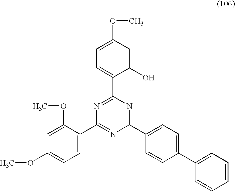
O(C1=CC=C(C2=NC(C3=CC=C(C4=CC=CC=C4)C=C3)=NC(C3=CC=C(OC)C=C3O)=N2)C(OC)=C1)C
